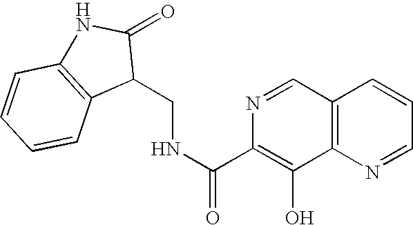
C12=C(N=CC=C1)C(O)=C(C(=O)NCC1C(=O)NC3=C1C=CC=C3)N=C2
